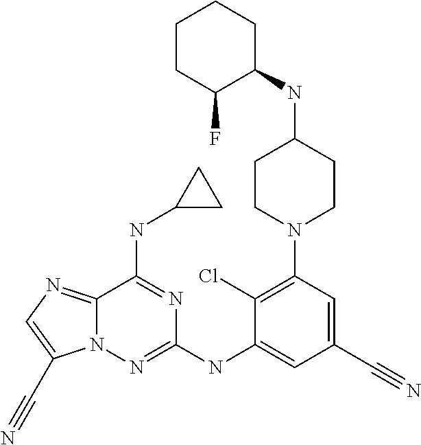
C1(Cl)=C(N2CCC(NC3CCCCC3F)CC2)C=C(C#N)C=C1NC1=NN2C(=NC=C2C#N)C(NC2CC2)=N1
